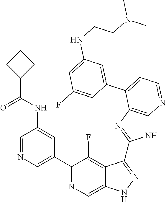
C1=NC=C(C2=NC=C3C(=C2F)C(C2=NC4=C(N2)N=CC=C4C2=CC(NCCN(C)C)=CC(F)=C2)=NN3)C=C1NC(C1CCC1)=O
